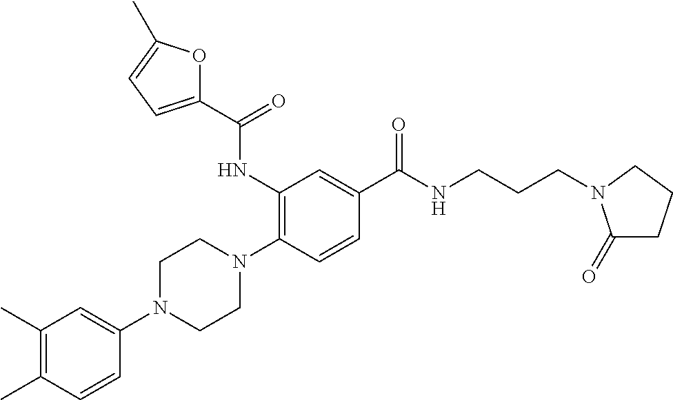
C1(C)=C(C)C=CC(N2CCN(C3=C(NC(C4=CC=C(C)O4)=O)C=C(C(NCCCN4C(=O)CCC4)=O)C=C3)CC2)=C1
